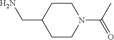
C1CC(CN)CCN1C(=O)C
